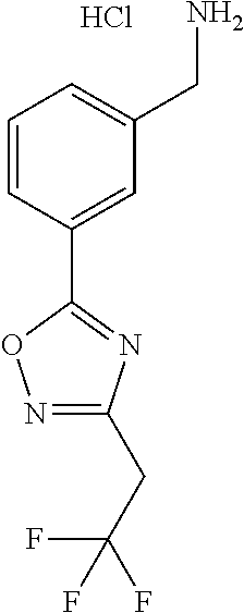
C1=CC(C2=NC(CC(F)(F)F)=NO2)=CC(CN)=C1.Cl
